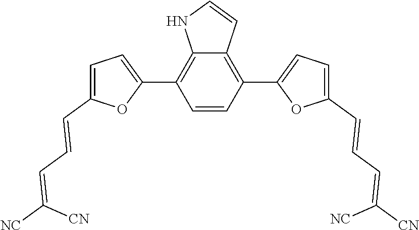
C1=CC(C2=CC=C(C=CC=C([CN])[NC])O2)=C2C(=C1C1=CC=C(C=CC=C([NC])[CN])O1)NC=C2
